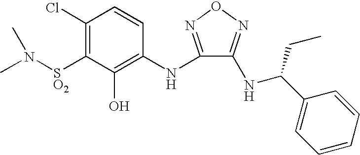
C1(Cl)=C([SO2]N(C)C)C(O)=C(NC2=NON=C2NC(C2=CC=CC=C2)CC)C=C1
